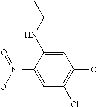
C1=C(NCC)C([N+]([O-])=O)=CC(Cl)=C1Cl
